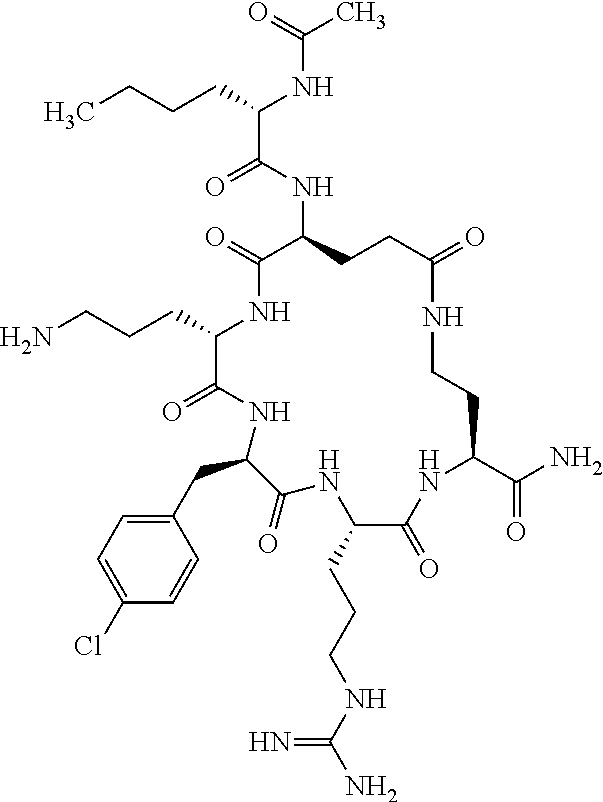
C(C1C(=O)NC(CC2=CC=C(Cl)C=C2)C(=O)NC(CCCNC(N)=N)C(=O)NC(C(N)=O)CCNC(=O)CCC(NC(C(CCCC)NC(C)=O)=O)C(=O)N1)CCN
